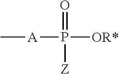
O=P([Z])([OR*])[A]C
